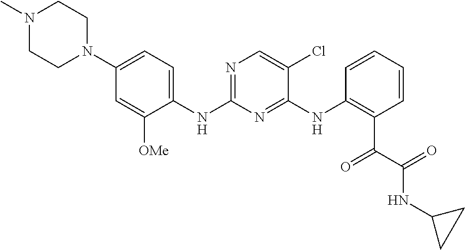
N1(C)CCN(C2=CC=C(NC3=NC=C(Cl)C(NC4=C(C(=O)C(=O)NC5CC5)C=CC=C4)=N3)C([OMe])=C2)CC1
